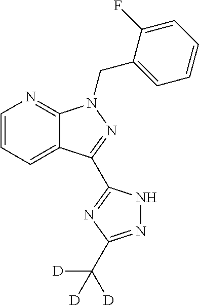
C12=CC=CN=C1N(CC1=CC=CC=C1F)N=C2C1=NC(C([D])([D])[D])=NN1
